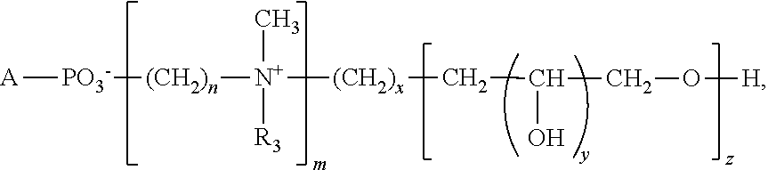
[A][PO3-][(CH2)n][N+](C)([(CH2)x]CC(CO[H])O)[R3]
